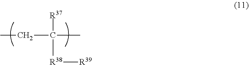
C(C([R37])([R38][R39])C)C
